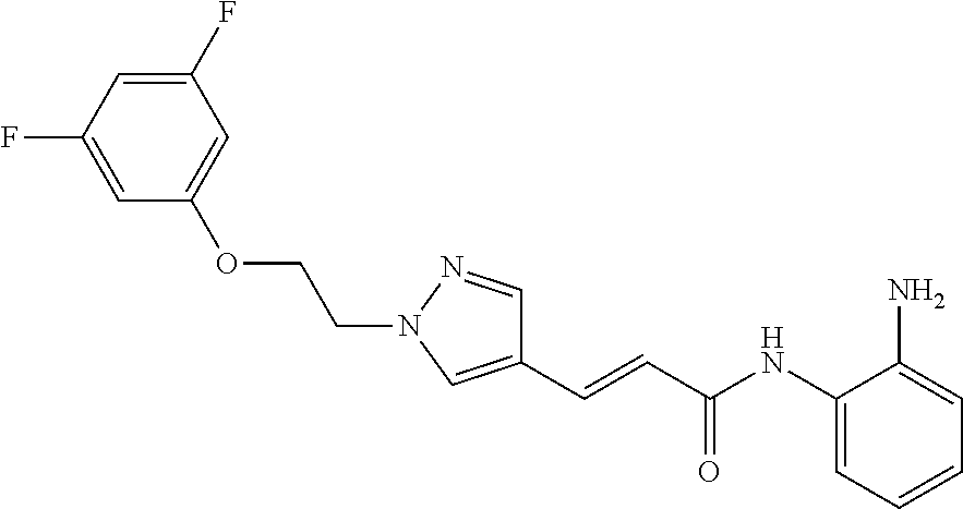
C(=CC(NC1=CC=CC=C1N)=O)C1=CN(CCOC2=CC(F)=CC(F)=C2)N=C1
